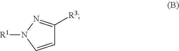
C1=CN([R1])N=C1[R3]
